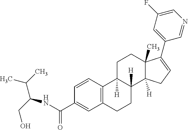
C1=CC(C(NC(C(C)C)CO)=O)=CC2=C1C1([H])C([H])(CC2)C2([H])C(C)(CC1)C(C1=CC(F)=CN=C1)=CC2
